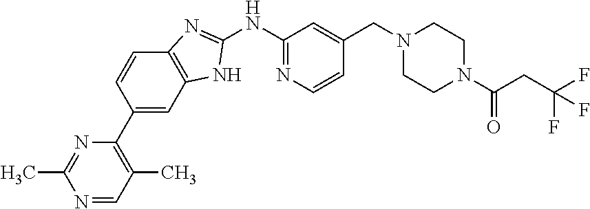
N1=CC(C)=C(C2=CC3=C(C=C2)N=C(NC2=NC=CC(CN4CCN(C(CC(F)(F)F)=O)CC4)=C2)N3)N=C1C
